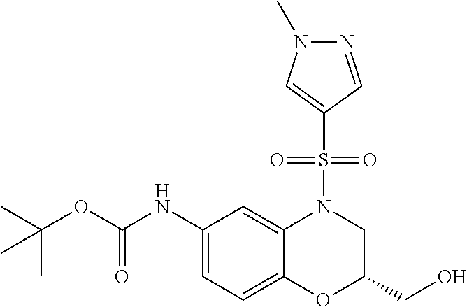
C1(NC(OC(C)(C)C)=O)=CC=C2C(=C1)N(S(C1=CN(C)N=C1)(=O)=O)CC(CO)O2
